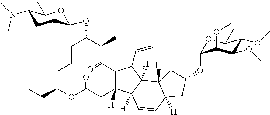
C12C([H])(CC(=O)OC(CC)CCCC(OC3OC(C)C(N(C)C)CC3)C(C)C1=O)C1([H])C([H])(C2C=C)C2([H])C([H])(C=C1)CC(OC1OC(C)C(OC)C(OC)C1OC)C2
